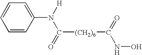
C1=CC(N(C([(CH2)6]C(NO)=O)=O)[H])=CC=C1
